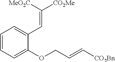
C1=CC=C(OCC=C[CO2Bn])C(C=C([CO2Me])[MeO2C])=C1
